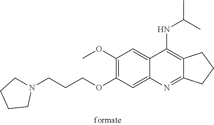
N1(CCCOC2=C(OC)C=C3C(=C2)N=C2C(=C3NC(C)C)CCC2)CCCC1
